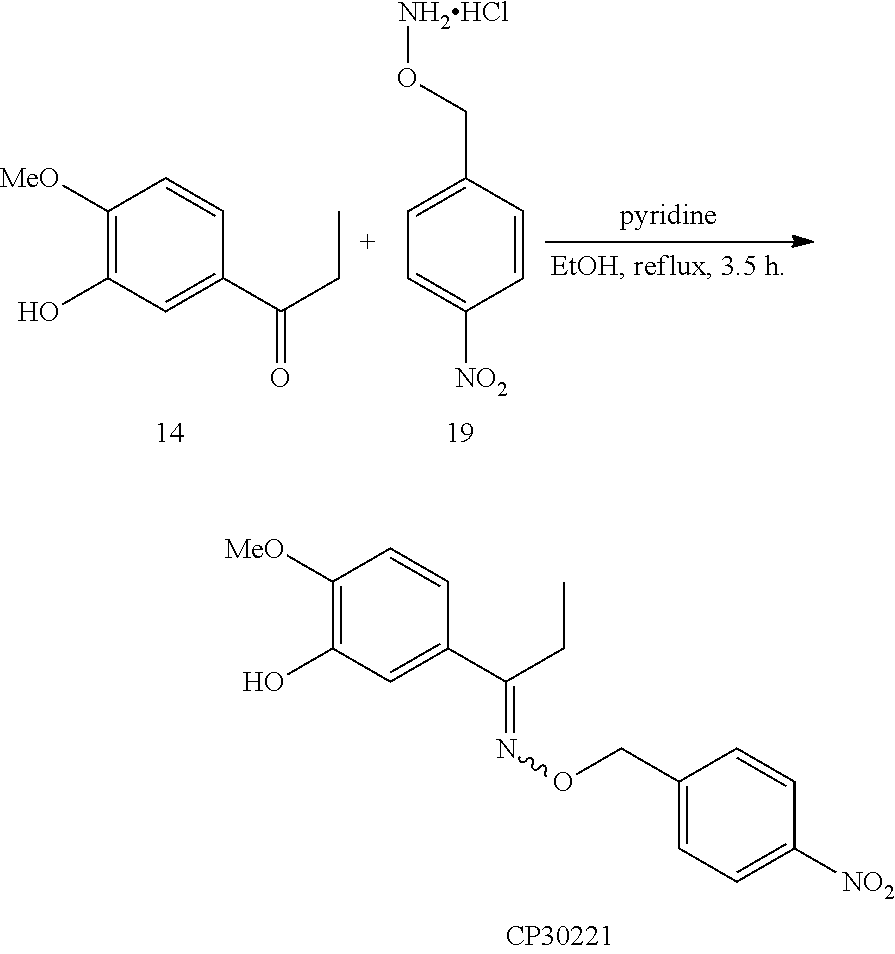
C1([MeO])=C(O)C=C(C(CC)=NOCC2=CC=C([NO2])C=C2)C=C1.C1([MeO])=C(O)C=C(C(CC)=O)C=C1.C1=C(CO[NH2HCl])C=CC([NO2])=C1
